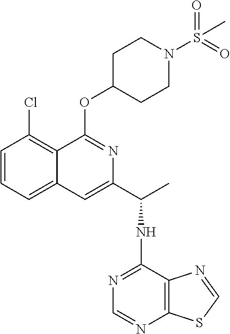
ClC1=C2C(=CC=C1)C=C(C(C)NC1=NC=NC3=C1N=CS3)N=C2OC1CCN(S(=O)(=O)C)CC1
